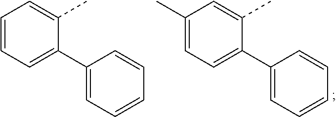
C1=C(C)C=C(C)C(C2=CC=CC=C2)=C1.C1=CC=C(C)C(C2=CC=CC=C2)=C1
